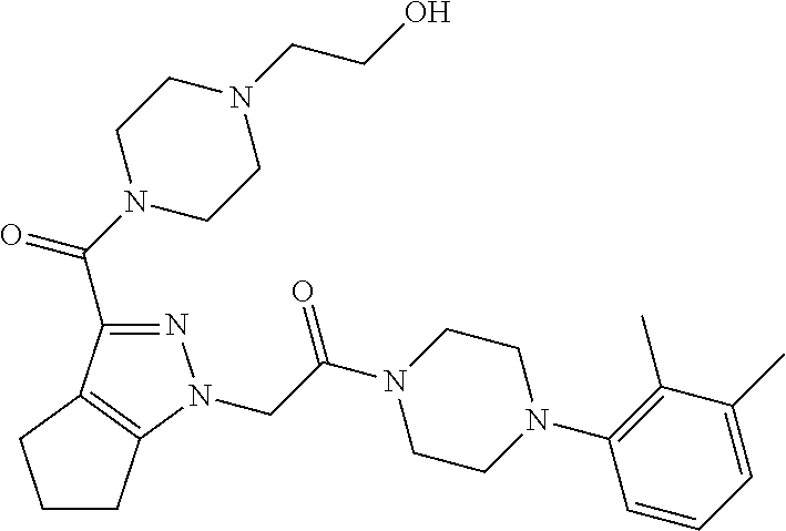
N1=C(C(N2CCN(CCO)CC2)=O)C2=C(N1CC(N1CCN(C3=C(C)C(C)=CC=C3)CC1)=O)CCC2
